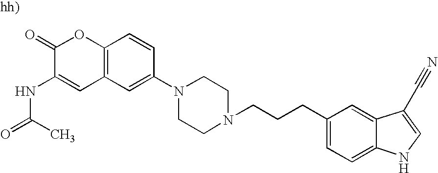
C12=C(C=C(N3CCN(CCCC4=CC=C5C(=C4)C(C#N)=CN5)CC3)C=C1)C=C(NC(=O)C)C(=O)O2
